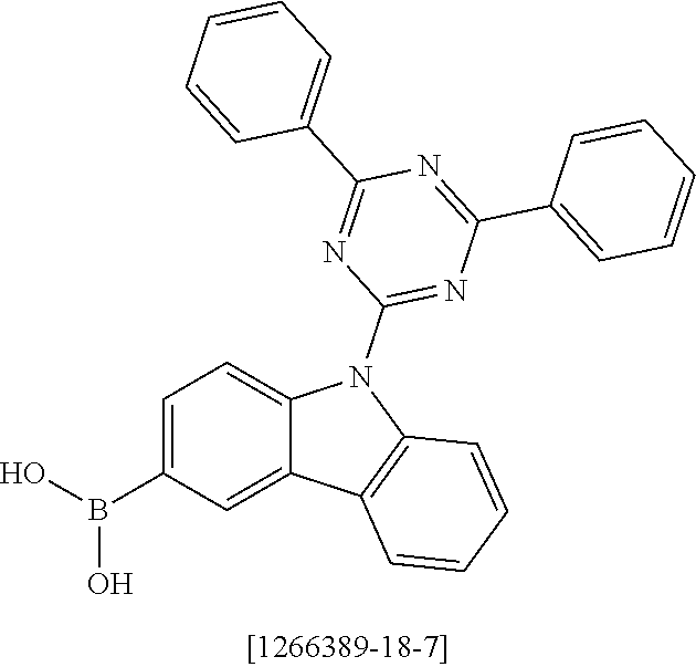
C1=C(B(O)O)C=C2C(=C1)N(C1=NC(C3=CC=CC=C3)=NC(C3=CC=CC=C3)=N1)C1=C2C=CC=C1
